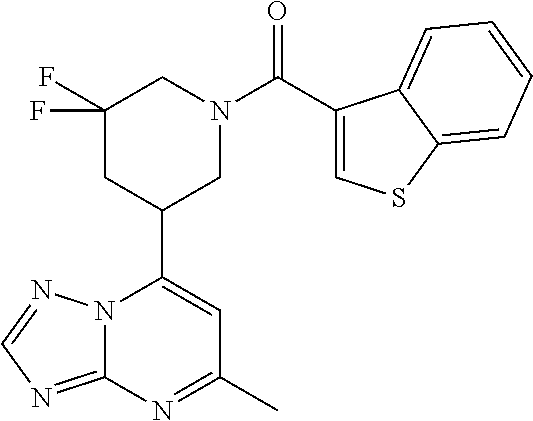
N12C(=NC=N1)N=C(C)C=C2C1CN(C(=O)C2=CSC3=CC=CC=C23)CC(F)(F)C1
